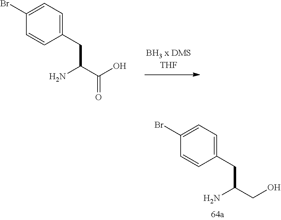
C1(CC(CO)N)=CC=C(Br)C=C1.C1(CC(C(O)=O)N)=CC=C(Br)C=C1
